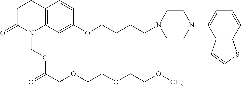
C1C(=O)N(COC(COCCOCCOC)=O)C2=C(C1)C=CC(OCCCCN1CCN(C3=CC=CC4=C3C=CS4)CC1)=C2
